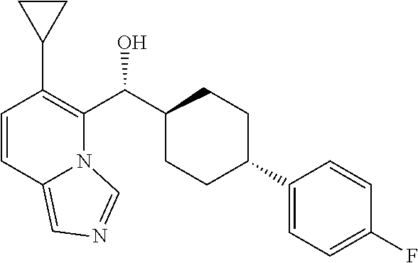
C1=CC2=CN=CN2C(C(C2CCC(C3=CC=C(F)C=C3)CC2)O)=C1C1CC1
